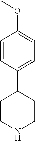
C1=CC(C2CCNCC2)=CC=C1OC
